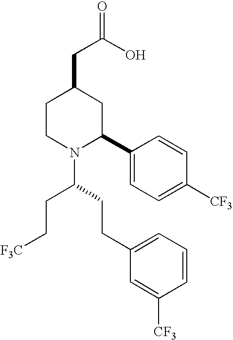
C1CN(C(CCC2=CC=CC([CF3])=C2)CC[F3C])C(C2=CC=C([CF3])C=C2)CC1CC(O)=O
